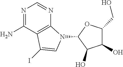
N1=C(N)C2=C(N=C1)N(C1C(O)C(O)C(CO)O1)C=C2I
